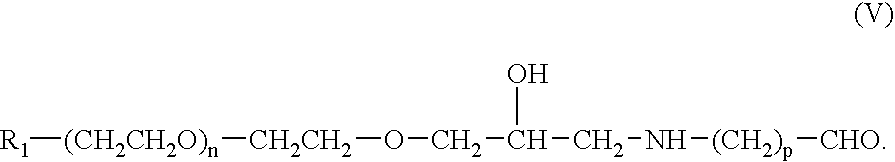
[R1][(CH2CH2O)n][CH2CH2]OCC(CN[(CH2)p][CHO])O
